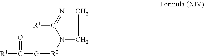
[R1]C([G][R2]N1C([R1])=NCC1)=O
